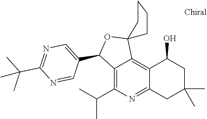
C12=C(C(C)C)N=C3C(=C1C1(OC2C2=CN=C(C(C)(C)C)N=C2)CCCC1)C(O)CC(C)(C)C3
